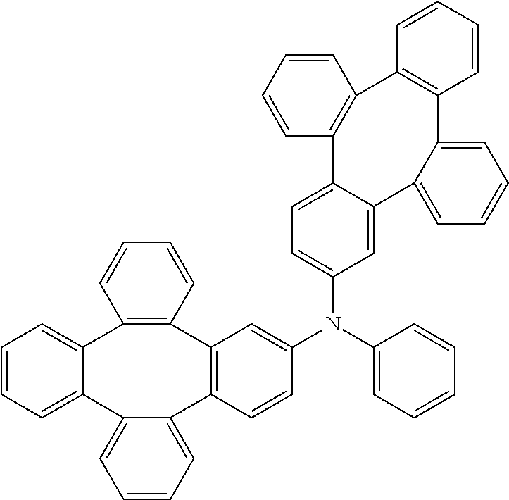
C1=CC=C2C(=C1)C1=C(C=CC=C1)C1=C(C=CC(N(C3=CC=C4C(=C3)C3=CC=CC=C3C3=C(C5=C4C=CC=C5)C=CC=C3)C3=CC=CC=C3)=C1)C1=CC=CC=C21
